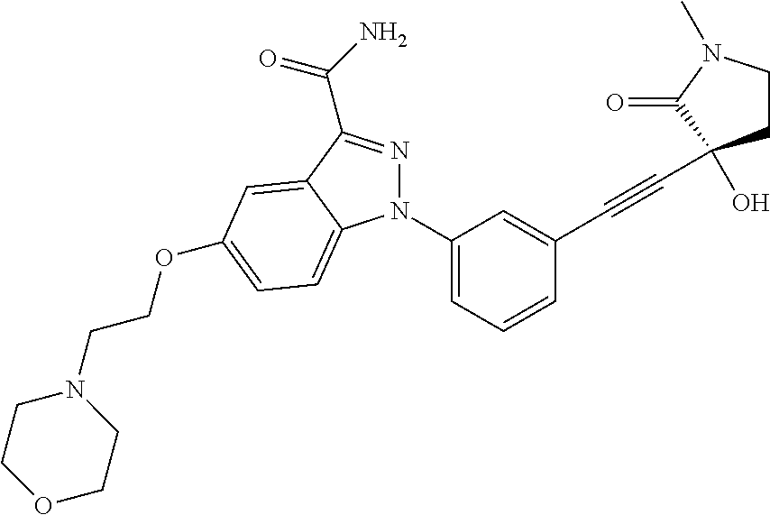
C1(N2N=C(C(N)=O)C3=CC(OCCN4CCOCC4)=CC=C23)=CC=CC(C#CC2(O)CCN(C)C2=O)=C1
